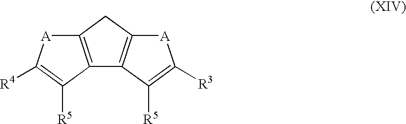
C12=C(CC3=C1C([R5])=C([R3])[A]3)[A]C([R4])=C2[R5]
